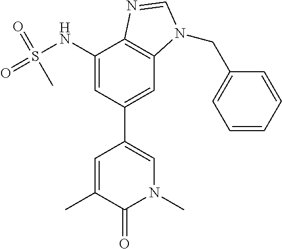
C1=C(NS(=O)(=O)C)C2=C(C=C1C1=CN(C)C(=O)C(C)=C1)N(CC1=CC=CC=C1)C=N2
